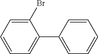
C1=C(Br)C(C2=CC=CC=C2)=CC=C1
